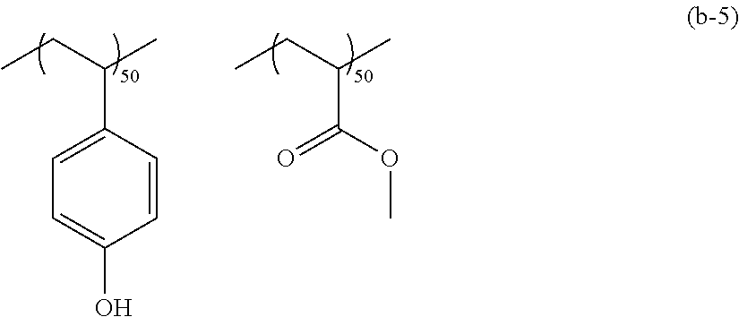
CCC(C)C1=CC=C(O)C=C1.CCC(C)C(=O)OC
